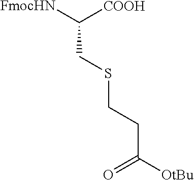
[FmocHN]C([COOH])CSCCC([OtBu])=O
